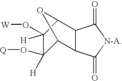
C12C(C(=O)[N-A]C1=O)C1C([H])(O[Q])C(O[W])([H])C2O1
